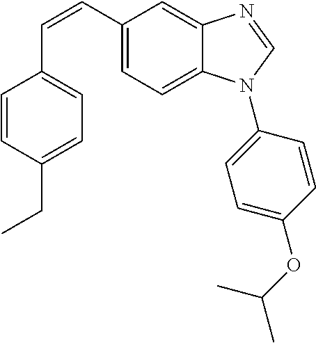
C(=CC1=CC=C2C(=C1)N=CN2C1=CC=C(OC(C)C)C=C1)C1=CC=C(CC)C=C1
